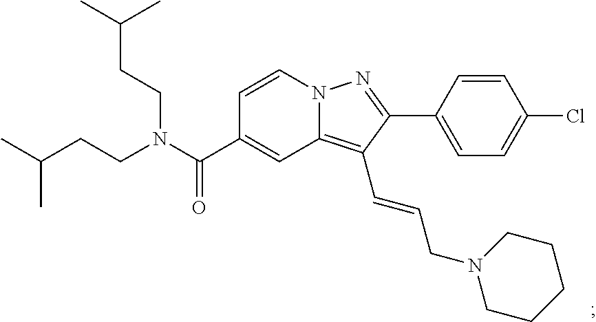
N12C(=C(C=CCN3CCCCC3)C(C3=CC=C(Cl)C=C3)=N1)C=C(C(N(CCC(C)C)CCC(C)C)=O)C=C2
